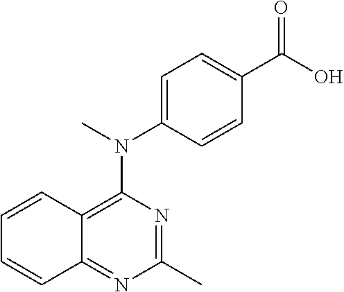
C12=C(N(C)C3=CC=C(C(O)=O)C=C3)N=C(C)N=C1C=CC=C2
